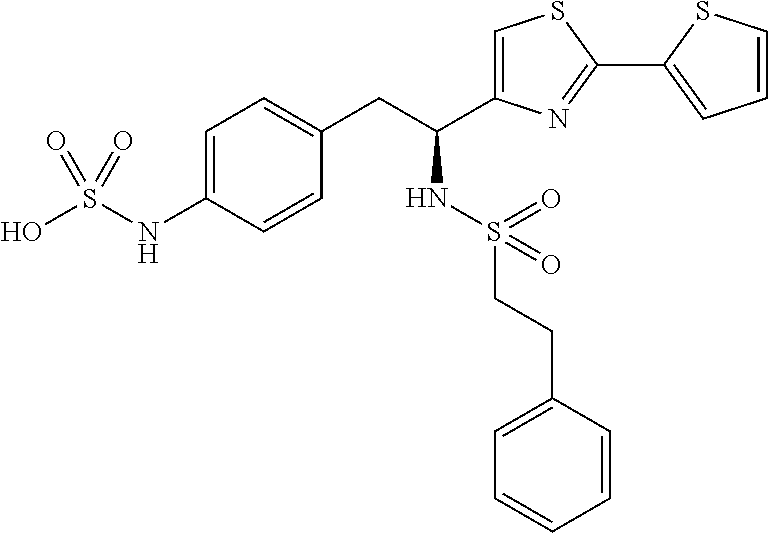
C1=C(NS(O)(=O)=O)C=CC(CC(C2=CSC(C3=CC=CS3)=N2)NS(=O)(CCC2=CC=CC=C2)=O)=C1
